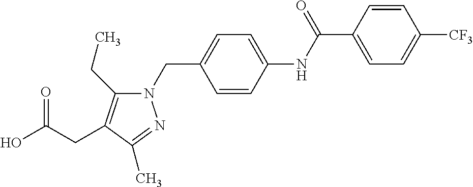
N1(CC2=CC=C(NC(C3=CC=C([CF3])C=C3)=O)C=C2)C(CC)=C(CC(O)=O)C(C)=N1
